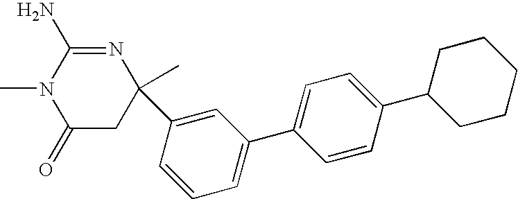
C1(=O)CC(C)(C2=CC(C3=CC=C(C4CCCCC4)C=C3)=CC=C2)N=C(N)N1C
